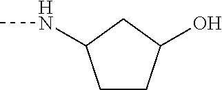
N(C)C1CCC(O)C1
